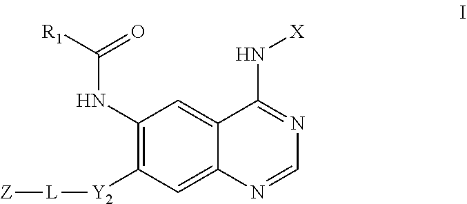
C1(NC([R1])=O)=C([Y2][L][Z])C=C2C(=C1)C(N[X])=NC=N2
